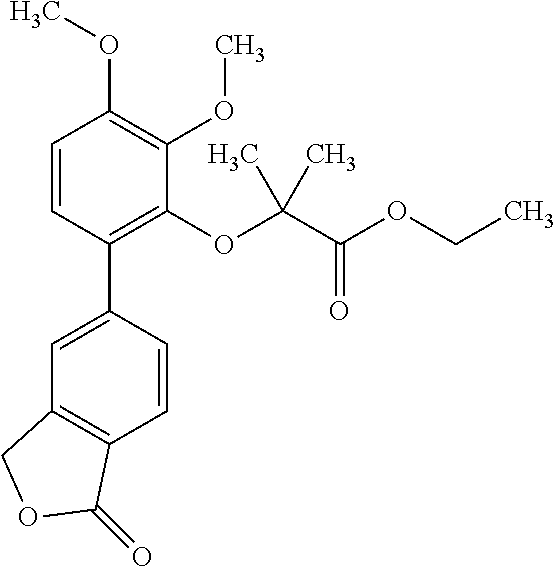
C1=C(C2=C(OC(C(OCC)=O)(C)C)C(OC)=C(OC)C=C2)C=CC2=C1COC2=O
